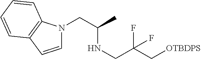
C1=CC2=C(N1CC(C)NCC(C[OTBDPS])(F)F)C=CC=C2
